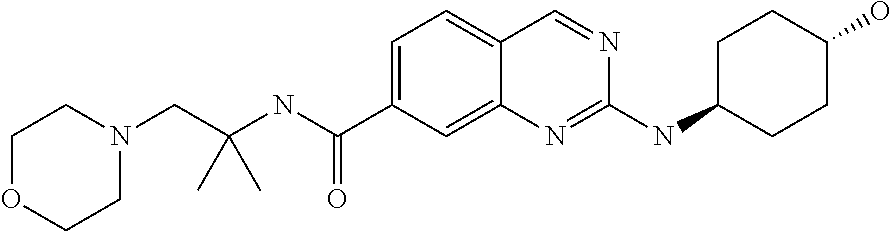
C1=C(C(NC(CN2CCOCC2)(C)C)=O)C=C2C(=C1)C=NC(NC1CCC(O)CC1)=N2
